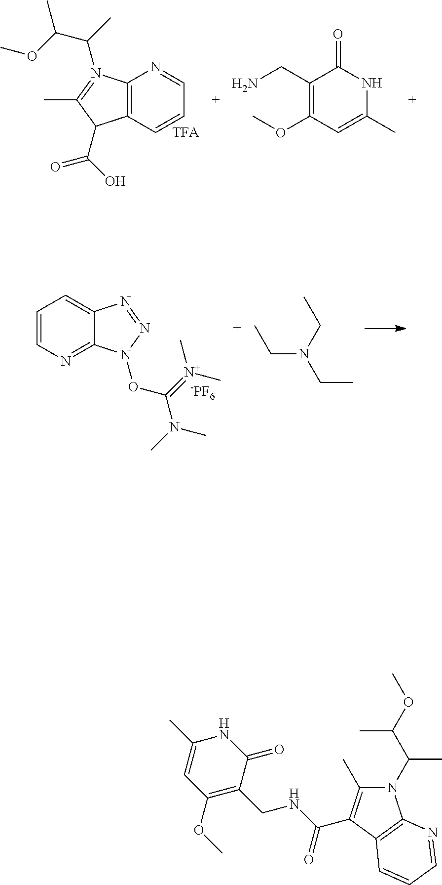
C1=CN=C2C(=C1)N=NN2OC(=[N+](C)C)N(C)C.[-PF6].C(N(CC)CC)C.C12=C(C=CC=N1)C(C(O)=O)C(C)=N2C(C(C)OC)C.C1(CN)=C(OC)C=C(C)NC1=O.N1(C(C(C)OC)C)C(C)=C(C(=O)NCC2=C(OC)C=C(C)NC2=O)C2=C1N=CC=C2
